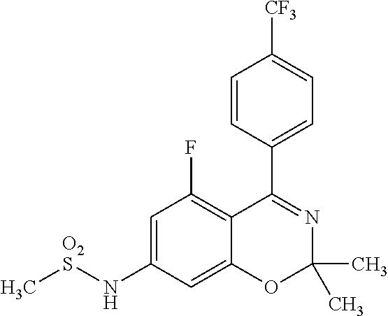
C1=CC(C2=NC(C)(C)OC3=CC(N[O2S]C)=CC(F)=C23)=CC=C1[CF3]
